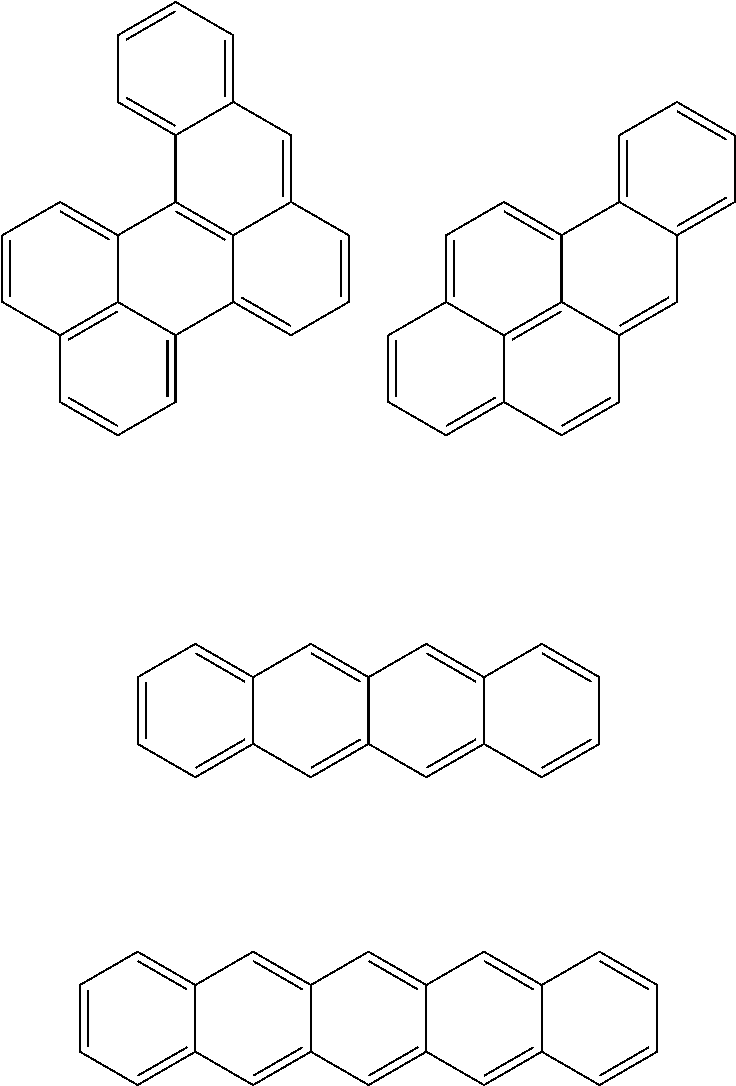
C1=CC2=C3C(=C1)C1=C4C(=CC=CC4=CC4=CC=CC=C14)C3=CC=C2.C1=C2C3=C4C(=C1)C1=CC=CC=C1C=C4C=CC3=CC=C2.C1=CC=C2C(=C1)C=C1C(=C2)C=C2C(=C1)C=CC=C2.C1=CC=C2C(=C1)C=C1C(=C2)C=C2C(=C1)C=C1C(=C2)C=CC=C1
